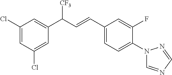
C1(C(C=CC2=CC=C(N3C=NC=N3)C(F)=C2)[CF3])=CC(Cl)=CC(Cl)=C1
